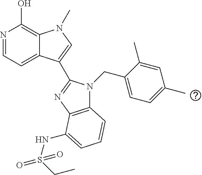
N1=CC=C2C(=C1O)N(C)C=C2C1=NC2=C(N1CC1=CC=C(C)C=C1C)C=CC=C2NS(=O)(CC)=O
